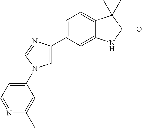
C1(N2C=C(C3=CC=C4C(=C3)NC(=O)C4(C)C)N=C2)=CC=NC(C)=C1
